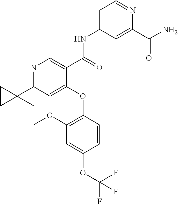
C1(OC2=C(OC)C=C(OC(F)(F)F)C=C2)=CC(C2(C)CC2)=NC=C1C(=O)NC1=CC=NC(C(N)=O)=C1
